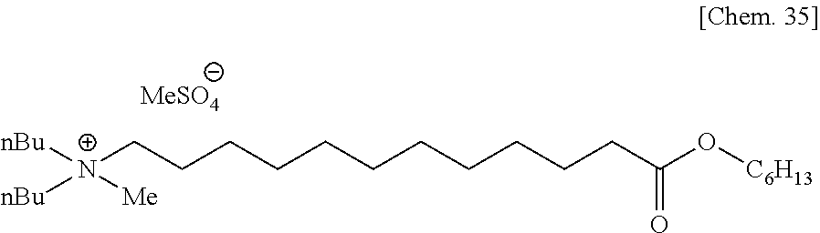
[nBu][N+]([Me])([nBu])CCCCCCCCCCCC(O[C6H13])=O
